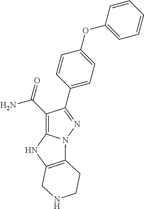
C1(C(=O)N)=C2N(N=C1C1=CC=C(OC3=CC=CC=C3)C=C1)C1=C(N2)CNCC1
